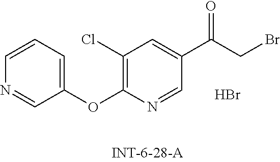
C1=CC=C(OC2=C(Cl)C=C(C(CBr)=O)C=N2)C=N1.Br
